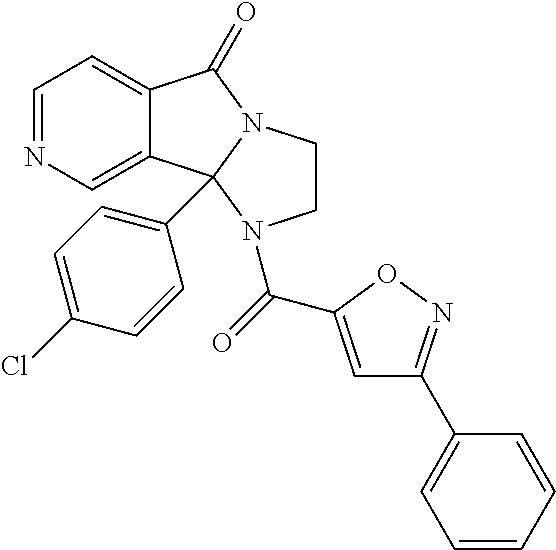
C1=NC=C2C(=C1)C(=O)N1CCN(C(=O)C3=CC(C4=CC=CC=C4)=NO3)C21C1=CC=C(Cl)C=C1
